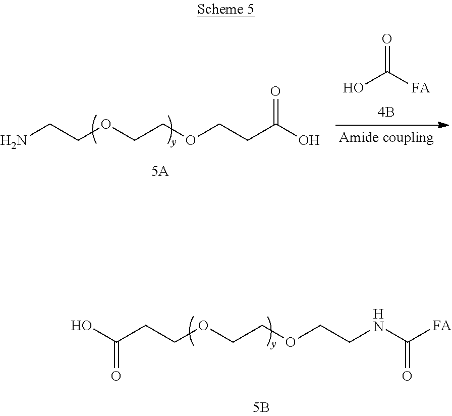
NCCOCCOCCC(O)=O.O=C([FA])O.C(CCOCCOCCNC([FA])=O)(O)=O
